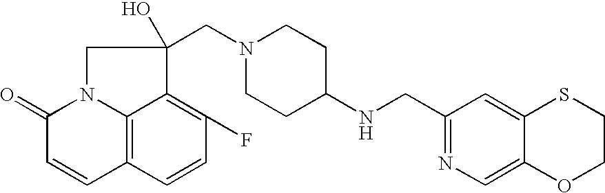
C12=C3C=CC(F)=C1C(CN1CCC(NCC4=NC=C5C(=C4)SCCO5)CC1)(O)CN2C(=O)C=C3
